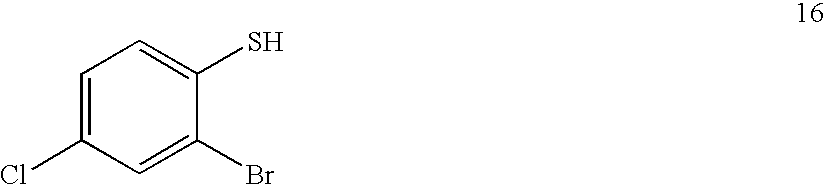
C1=C(Cl)C=C(Br)C(S)=C1
